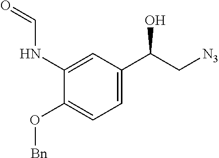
C1=C(NC=O)C(O[Bn])=CC=C1C(C[N3])O
